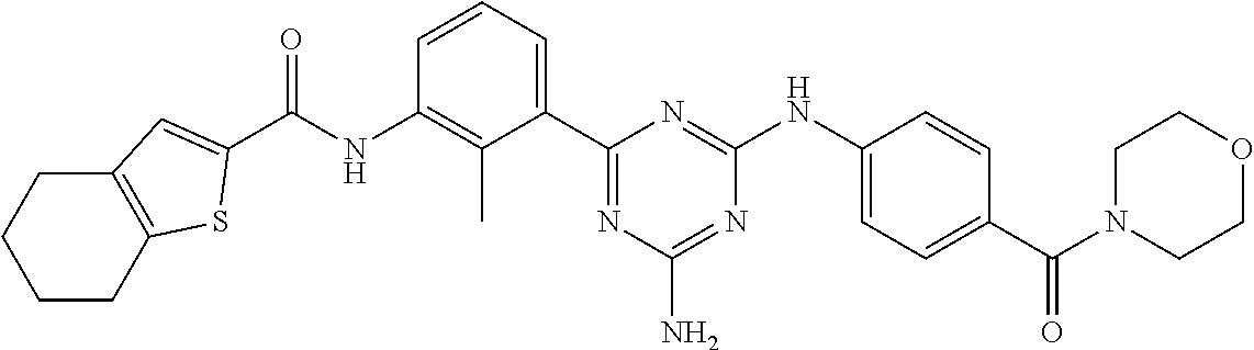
N(C1=C(C)C(C2=NC(N)=NC(NC3=CC=C(C(=O)N4CCOCC4)C=C3)=N2)=CC=C1)C(=O)C1=CC2=C(CCCC2)S1
